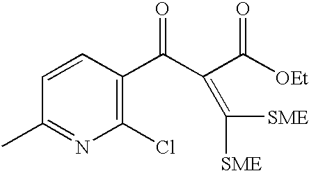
C1(Cl)=C(C(C(C([OEt])=O)=C([SME])[SME])=O)C=CC(C)=N1
